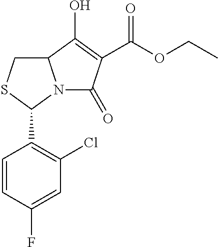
C12CSC(C3=C(Cl)C=C(F)C=C3)N1C(=O)C(C(=O)OCC)=C2O
